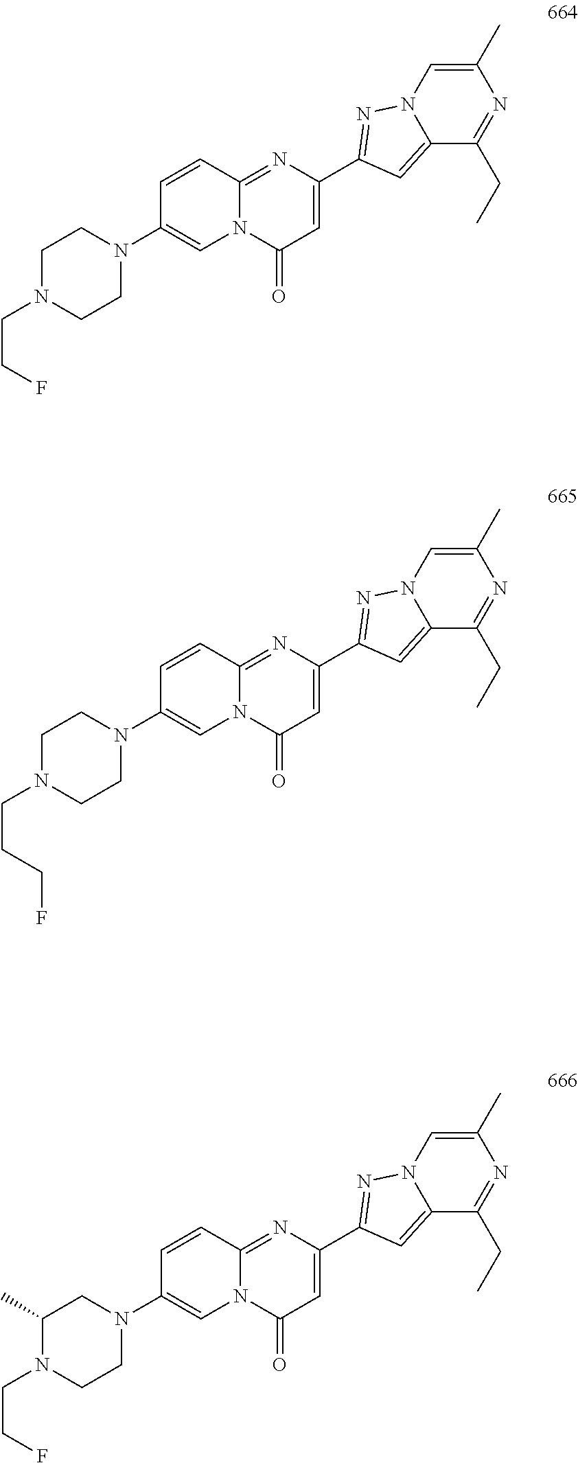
C1(C2=NN3C(=C2)C(CC)=NC(C)=C3)=CC(=O)N2C(=N1)C=CC(N1CCN(CCF)CC1)=C2.C1(C2=NN3C(=C2)C(CC)=NC(C)=C3)=CC(=O)N2C(=N1)C=CC(N1CC(C)N(CCF)CC1)=C2.C1(C2=NN3C(=C2)C(CC)=NC(C)=C3)=CC(=O)N2C(=N1)C=CC(N1CCN(CCCF)CC1)=C2
